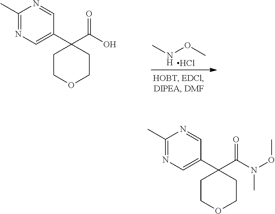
CNOC.Cl.C1(C)=NC=C(C2(C(=O)O)CCOCC2)C=N1.C1(C)=NC=C(C2(C(=O)N(OC)C)CCOCC2)C=N1
